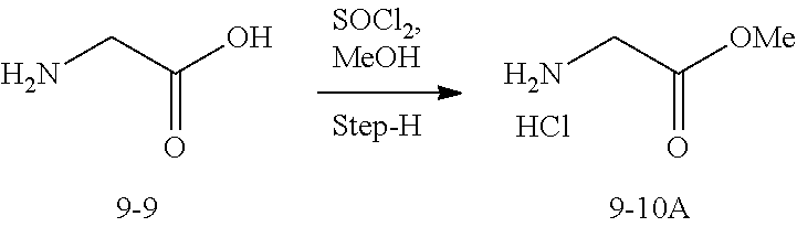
NCC(O)=O.NCC([OMe])=O.Cl
